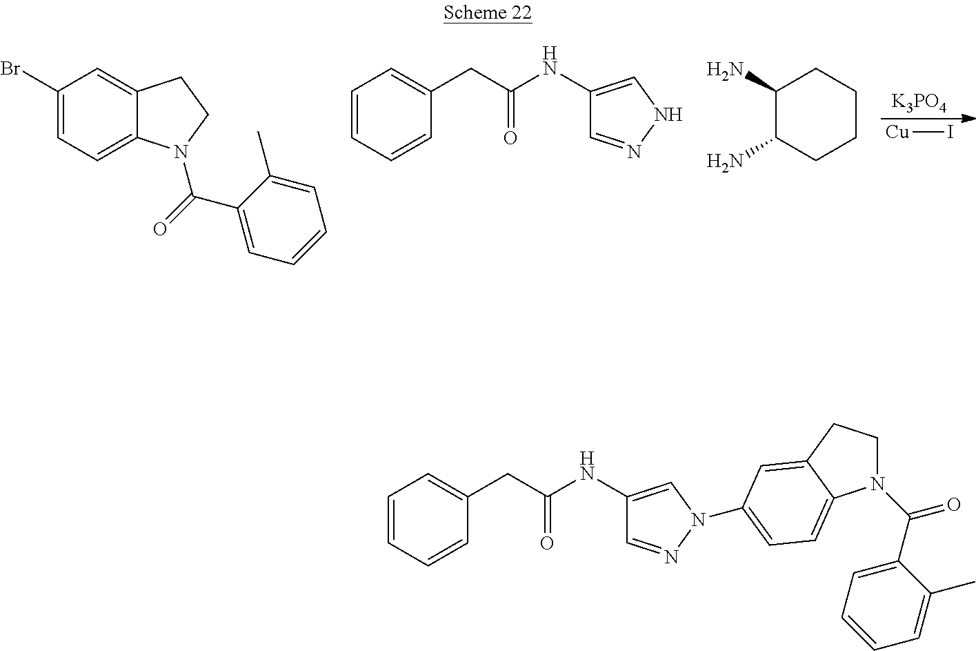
C1(Br)=CC=C2C(=C1)CCN2C(=O)C1=CC=CC=C1C.C1=CC=CC(CC(NC2=CNN=C2)=O)=C1.C1(N)C(N)CCCC1.[K3PO4].[Cu]I.C1=CC=CC(CC(NC2=CN(C3=CC=C4N(C(C5=CC=CC=C5C)=O)CCC4=C3)N=C2)=O)=C1
